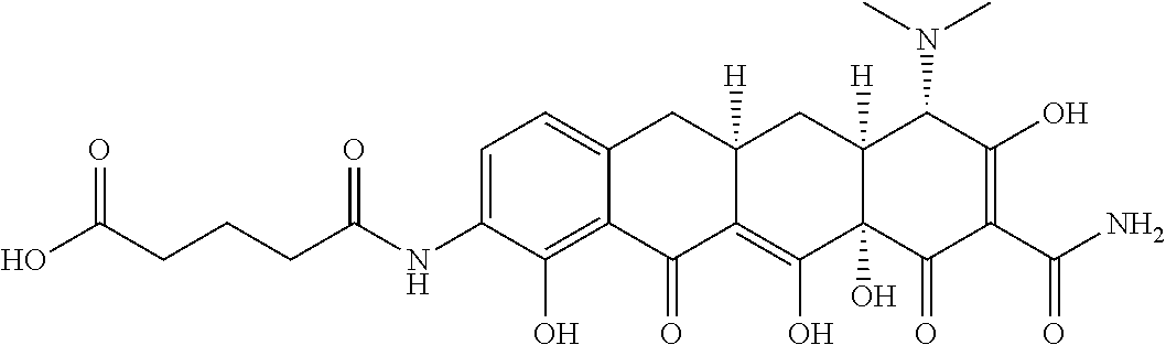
C1=C2C(=C(O)C(NC(CCCC(O)=O)=O)=C1)C(=O)C1=C(O)C3(O)C([H])(CC1([H])C2)C(N(C)C)C(O)=C(C(N)=O)C3=O
